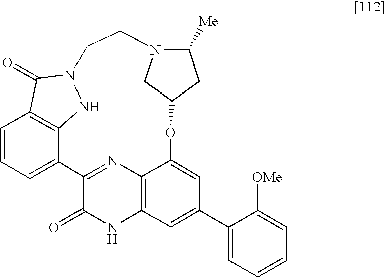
C1=CC=C2C3=C1C(=O)N(N3)CCN1C([Me])CC(OC3=CC(C4=CC=CC=C4[OMe])=CC4=C3N=C2C(=O)N4)C1
